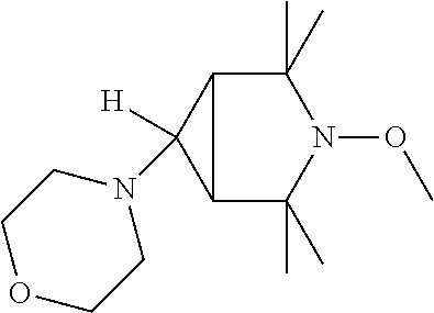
C12C(C)(C)N(OC)C(C)(C)C1C2([H])N1CCOCC1
